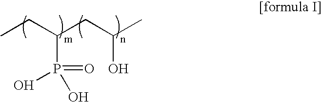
CCC(CC(C)O)P(=O)(O)O
